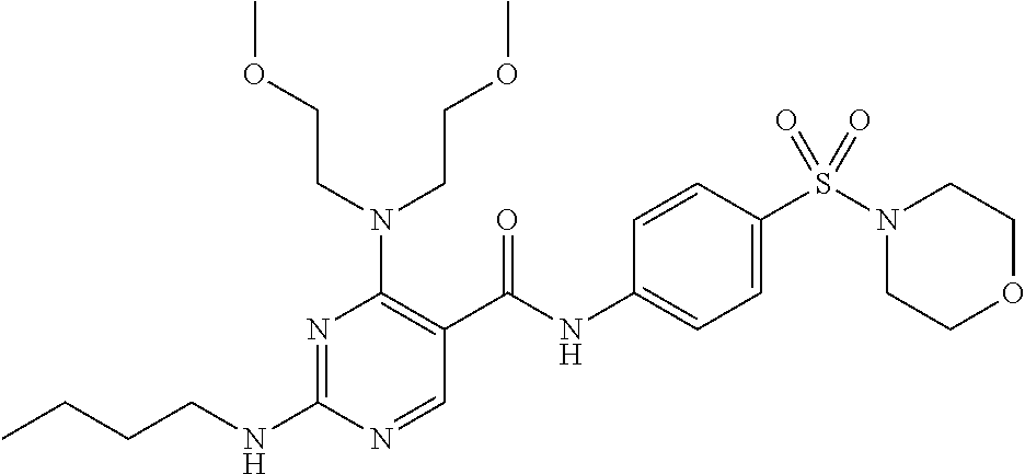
C(NC1=NC(N(CCOC)CCOC)=C(C(NC2=CC=C(S(N3CCOCC3)(=O)=O)C=C2)=O)C=N1)CCC
